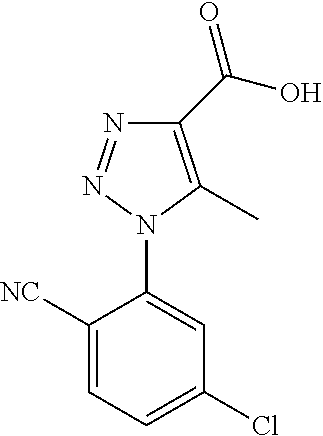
C1([NC])=CC=C(Cl)C=C1N1C(C)=C(C(=O)O)N=N1
